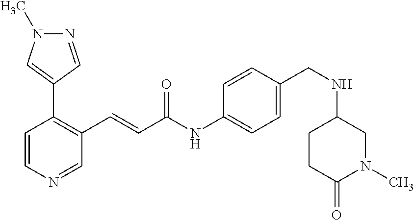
C1=CN=CC(C=CC(=O)NC2=CC=C(CNC3CCC(=O)N(C)C3)C=C2)=C1C1=CN(C)N=C1
